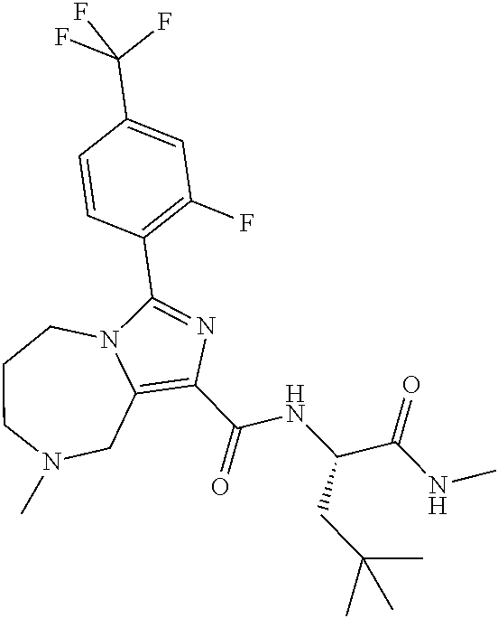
C1(C(NC(CC(C)(C)C)C(=O)NC)=O)=C2CN(C)CCCN2C(C2=C(F)C=C(C(F)(F)F)C=C2)=N1
